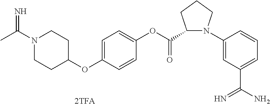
C1(OC2CCN(C(C)=N)CC2)=CC=C(OC(C2N(C3=CC(C(N)=N)=CC=C3)CCC2)=O)C=C1
